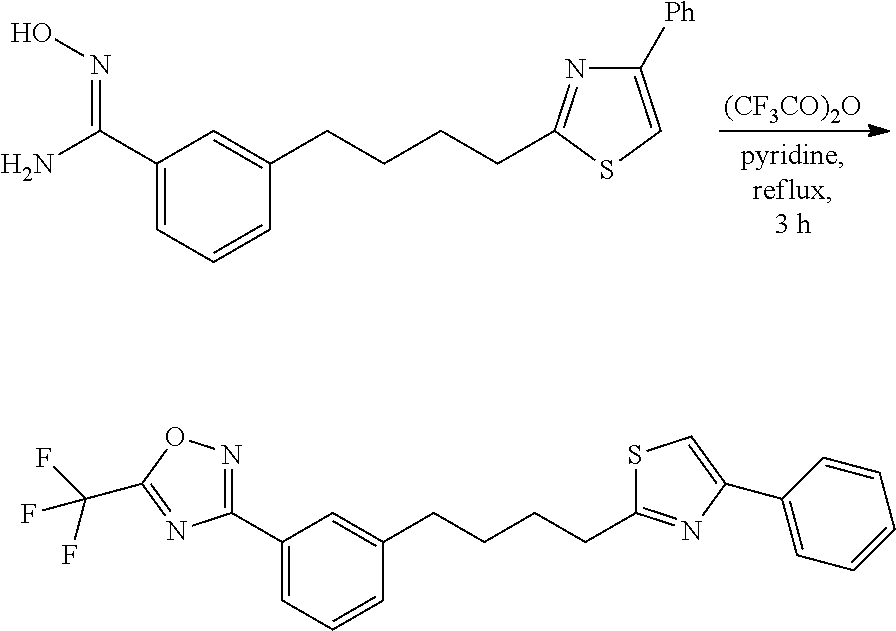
[(CF3CO)2O].C1(C(N)=NO)=CC=CC(CCCCC2=NC([Ph])=CS2)=C1.C1(C2=NOC(C(F)(F)F)=N2)=CC=CC(CCCCC2=NC(C3=CC=CC=C3)=CS2)=C1
